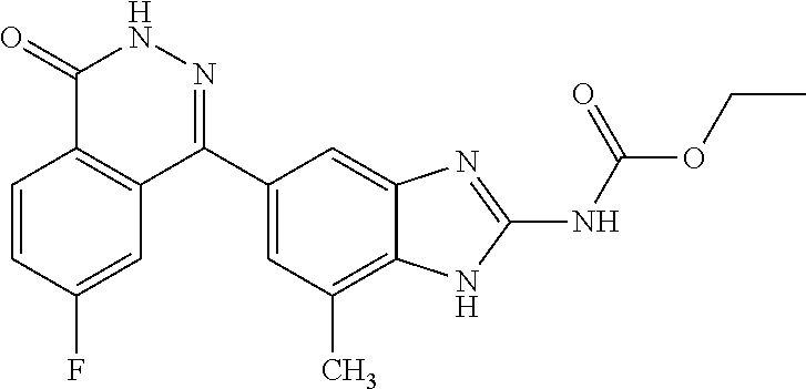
O(C(=O)NC1=NC2=CC(C3=NNC(=O)C4=C3C=C(F)C=C4)=CC(C)=C2N1)CC
